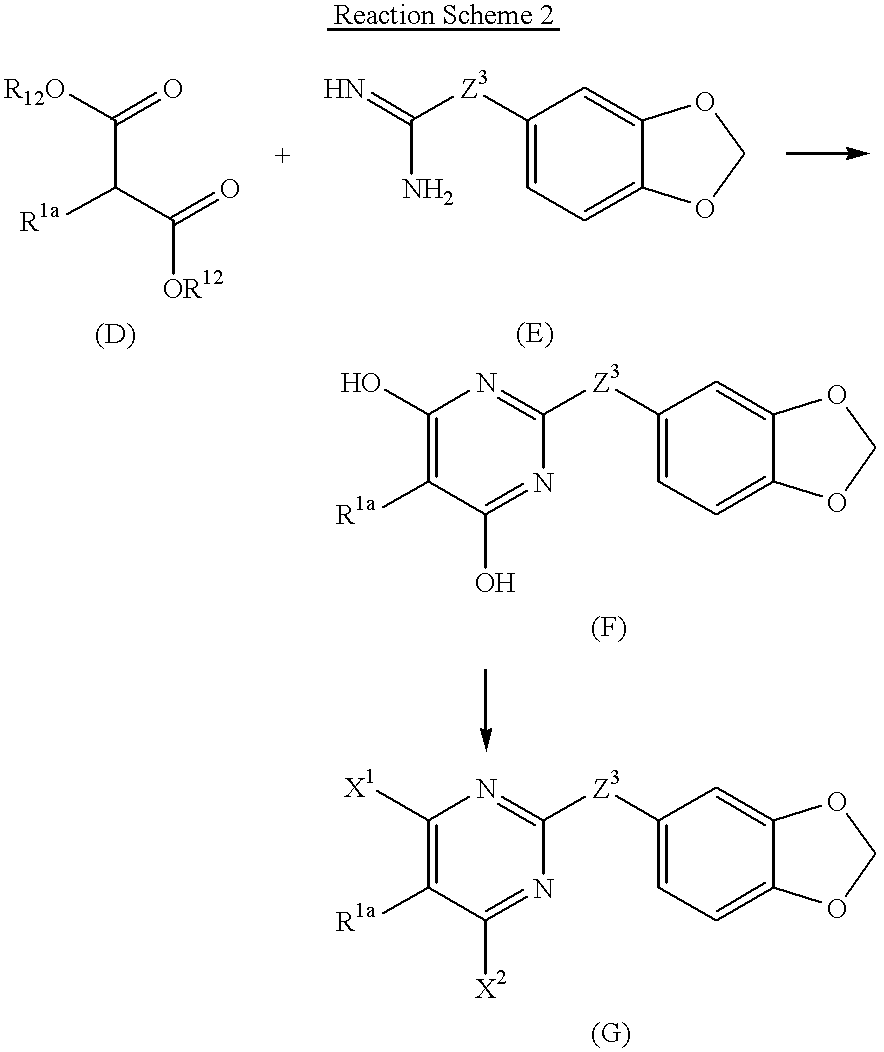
C1([R1a])=C(O)N=C([Z3]C2=CC=C3C(=C2)OCO3)N=C1O.[Reaction Scheme 2].C(C([R1a])C([OR12])=O)([R12O])=O.NC([Z3]C1=CC=C2C(=C1)OCO2)=N.C1([R1a])=C([X1])N=C([Z3]C2=CC=C3C(=C2)OCO3)N=C1[X2]
